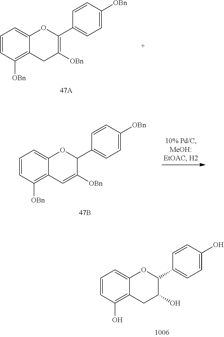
C1=CC([OBn])=C2C(=C1)OC(C1=CC=C([OBn])C=C1)=C([OBn])C2.C1=CC([OBn])=C2C(=C1)OC(C1=CC=C([OBn])C=C1)C([OBn])=C2.C1=CC(O)=C2C(=C1)OC(C1=CC=C(O)C=C1)C(O)C2
